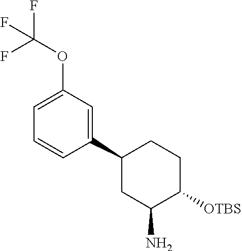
C1(C2CC(N)C([OTBS])CC2)=CC(OC(F)(F)F)=CC=C1
